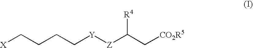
[X]CCCC[Y][Z]C(C[CO2R5])[R4]
